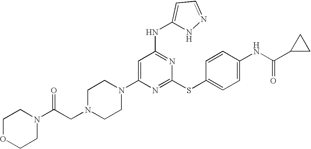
C1(N2CCN(CC(N3CCOCC3)=O)CC2)=CC(NC2=CC=NN2)=NC(SC2=CC=C(NC(=O)C3CC3)C=C2)=N1
